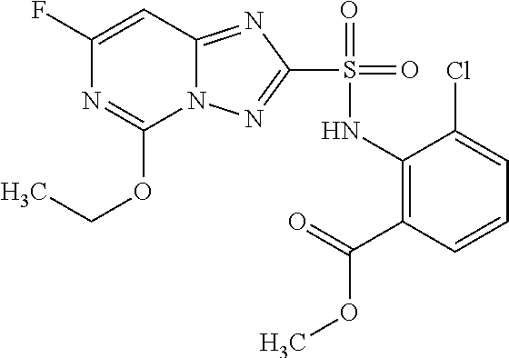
C1(F)=CC2=NC(S(=O)(NC3=C(C(OC)=O)C=CC=C3Cl)=O)=NN2C(OCC)=N1
